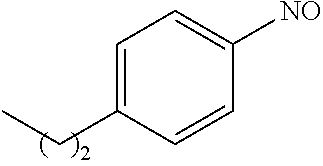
C1=C(CC)C=CC([NO])=C1
